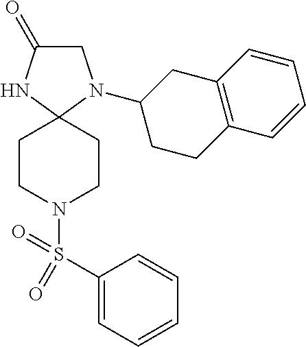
C1(=O)CN(C2CCC3=C(C2)C=CC=C3)C2(N1)CCN(S(=O)(=O)C1=CC=CC=C1)CC2
